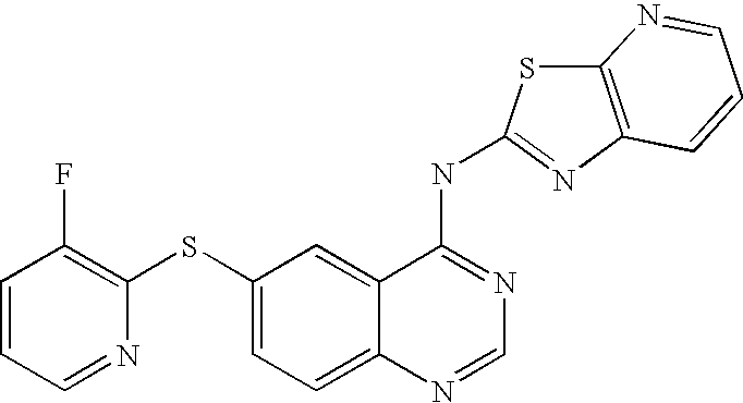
S(C1=CC=C2C(=C1)C(NC1=NC3=C(S1)N=CC=C3)=NC=N2)C1=C(F)C=CC=N1
